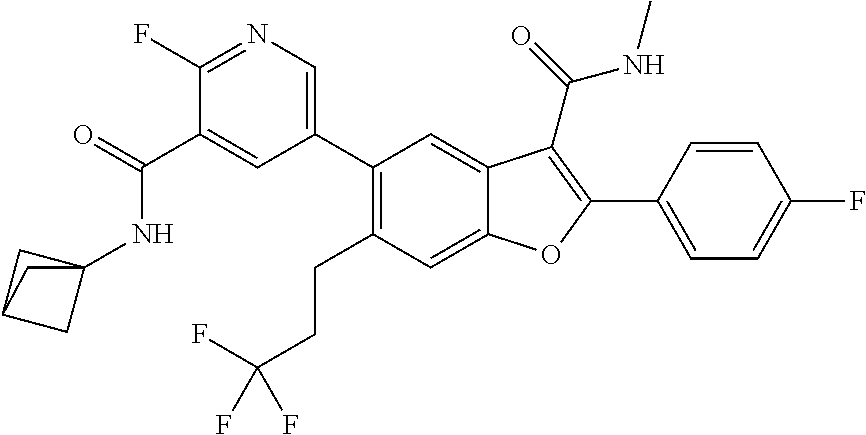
C1(C2=CN=C(F)C(C(NC34CC(C3)C4)=O)=C2)=C(CCC(F)(F)F)C=C2C(=C1)C(C(=O)NC)=C(C1=CC=C(F)C=C1)O2
